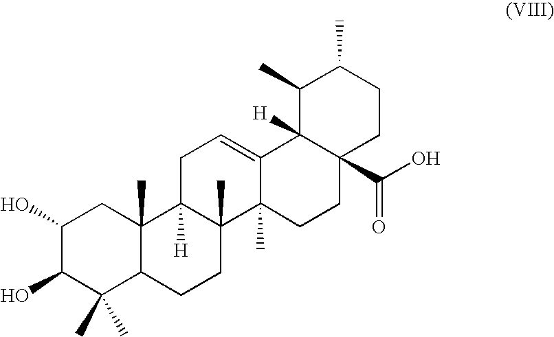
C1(O)C(O)C(C)(C)C2C(C)(C1)C1([H])C(C)(CC2)C2(C)C(=CC1)C1([H])C(C(O)=O)(CC2)CCC(C)C1C
